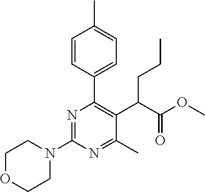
C1OCCN(C2=NC(C3=CC=C(C)C=C3)=C(C(C(OC)=O)CCC)C(C)=N2)C1
